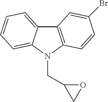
C12=C(N(CC3CO3)C3=CC=CC=C13)C=CC(Br)=C2
